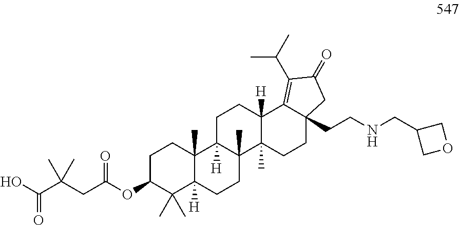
C1C(OC(CC(C(O)=O)(C)C)=O)C(C)(C)C2([H])C(C)(C1)C1([H])C(C)(CC2)C2(C)C([H])(CC1)C1=C(C(C)C)C(=O)CC1(CCNCC1COC1)CC2
